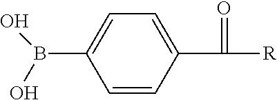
B(C1=CC=C(C(=O)[R])C=C1)(O)O
